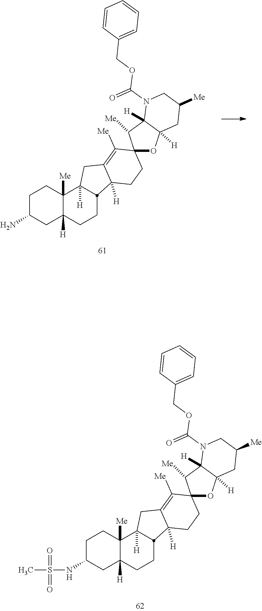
C1C(N)CC2([H])C([Me])(C1)C1([H])CC3=C([Me])C4(CCC3([H])C1CC2)OC1([H])C([H])(C4[Me])N(C(=O)OCC2=CC=CC=C2)CC([Me])C1.C1C(NS(=O)(C)=O)CC2([H])C([Me])(C1)C1([H])CC3=C([Me])C4(CCC3([H])C1CC2)OC1([H])C([H])(C4[Me])N(C(=O)OCC2=CC=CC=C2)CC([Me])C1
